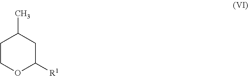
C1COC([R1])CC1C
